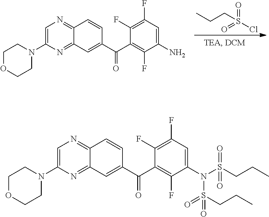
CCCS(=O)(Cl)=O.C12=NC=C(N3CCOCC3)N=C1C=C(C(C1=C(F)C(N)=CC(F)=C1F)=O)C=C2.C12=NC=C(N3CCOCC3)N=C1C=C(C(C1=C(F)C(N(S(CCC)(=O)=O)S(CCC)(=O)=O)=CC(F)=C1F)=O)C=C2
